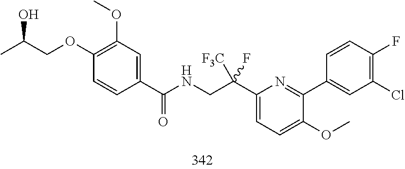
C1(C(NCC(C2=CC=C(OC)C(C3=CC(Cl)=C(F)C=C3)=N2)([F3C])F)=O)=CC(OC)=C(OCC(C)O)C=C1
